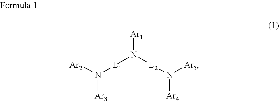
[L1](N([L2]N([Ar5])[Ar4])[Ar1])N([Ar2])[Ar3]
